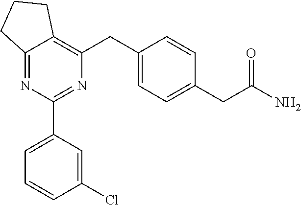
C12=NC(C3=CC=CC(Cl)=C3)=NC(CC3=CC=C(CC(N)=O)C=C3)=C1CCC2
